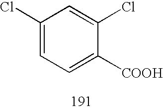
C1=C(Cl)C=C(Cl)C([COOH])=C1
